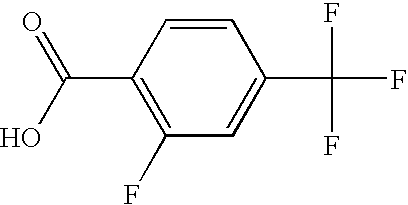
C1=CC(C(O)=O)=C(F)C=C1C(F)(F)F
